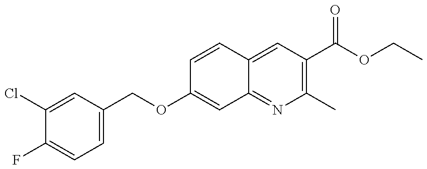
C1(Cl)=CC(COC2=CC3=NC(C)=C(C(OCC)=O)C=C3C=C2)=CC=C1F
